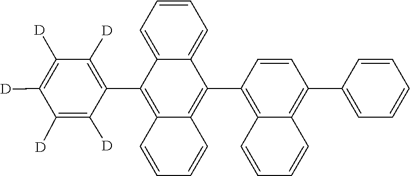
C12=C(C3=C4C=CC=CC4=C(C4=C([D])C([D])=C([D])C([D])=C4[D])C4=CC=CC=C34)C=CC(C3=CC=CC=C3)=C1C=CC=C2
